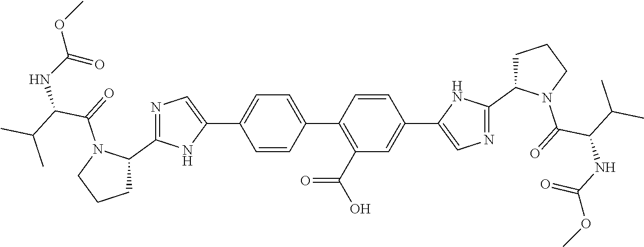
C1=CC(C2=C(C(O)=O)C=C(C3=CN=C(C4CCCN4C(C(NC(OC)=O)C(C)C)=O)N3)C=C2)=CC=C1C1=CN=C(C2CCCN2C(C(NC(OC)=O)C(C)C)=O)N1
